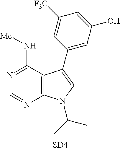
C12=C(C(N[Me])=NC=N1)C(C1=CC(O)=CC([F3C])=C1)=CN2C(C)C.[SD4]
